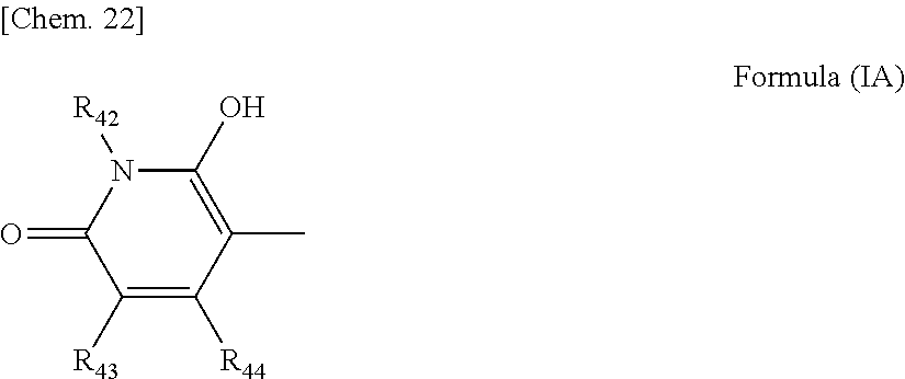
N1([R42])C(=O)C([R43])=C([R44])C(C)=C1O
